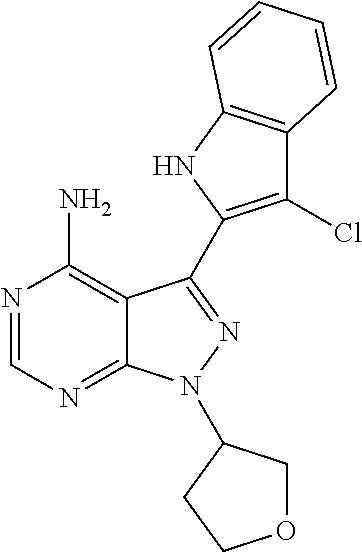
C12=C(N)N=CN=C1N(C1COCC1)N=C2C1=C(Cl)C2=C(N1)C=CC=C2
